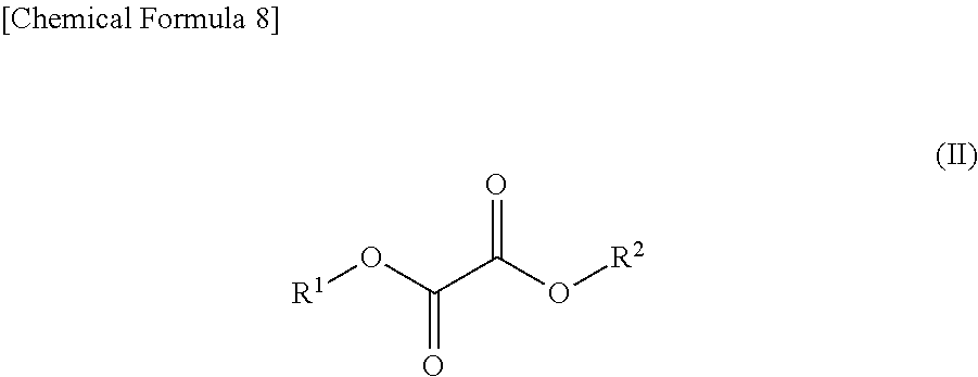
C(=O)(O[R1])C(O[R2])=O
